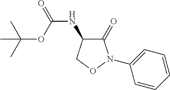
C1(=O)C(NC(OC(C)(C)C)=O)CON1C1=CC=CC=C1
